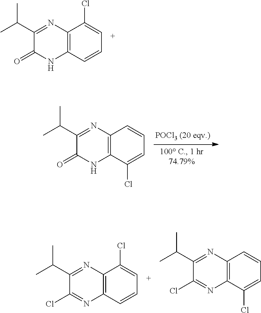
C(C1=NC2=C(NC1=O)C=CC=C2Cl)(C)C.C(C1=NC2=C(NC1=O)C(Cl)=CC=C2)(C)C.C(C1=NC2=C(N=C1Cl)C=CC=C2Cl)(C)C.C(C1=NC2=C(N=C1Cl)C(Cl)=CC=C2)(C)C
